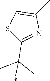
S1C(C(C)(C)*)=NC(C)=C1
